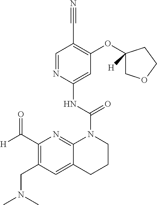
C1=NC(NC(=O)N2C3=NC(C([H])=O)=C(CN(C)C)C=C3CCC2)=CC(OC2([H])COCC2)=C1C#N
